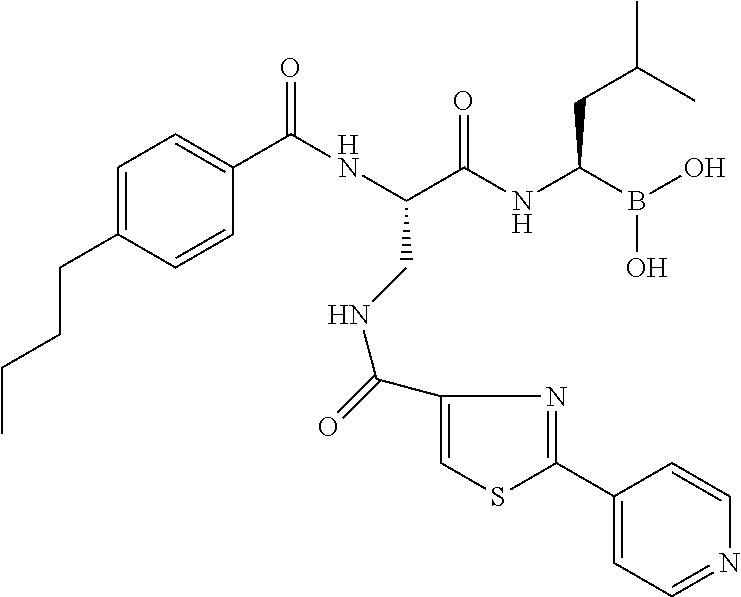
C(C(NC(B(O)O)CC(C)C)=O)(NC(C1=CC=C(CCCC)C=C1)=O)CNC(=O)C1=CSC(C2=CC=NC=C2)=N1
